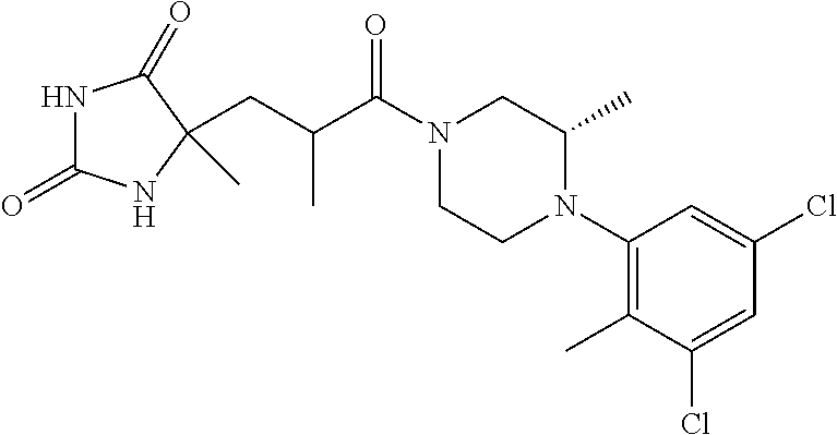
N1C(=O)NC(C)(CC(C(N2CCN(C3=C(C)C(Cl)=CC(Cl)=C3)C(C)C2)=O)C)C1=O
